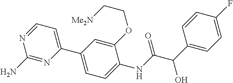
C1(C2=CC=C(NC(=O)C(O)C3=CC=C(F)C=C3)C(OCC[Me2N])=C2)=CC=NC(N)=N1
